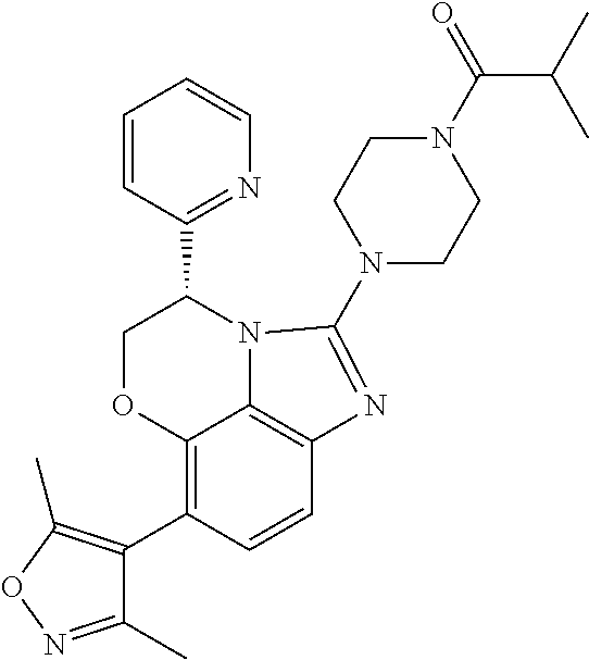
C1=CC(C2COC3=C(C4=C(C)ON=C4C)C=CC4=C3N2C(N2CCN(C(=O)C(C)C)CC2)=N4)=NC=C1
